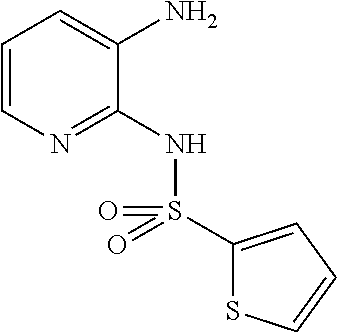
C1=CN=C(NS(C2=CC=CS2)(=O)=O)C(N)=C1
